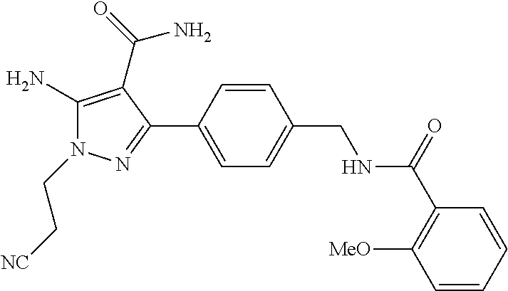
C1(N)=C(C(=O)N)C(C2=CC=C(CNC(=O)C3=C([MeO])C=CC=C3)C=C2)=NN1CC[NC]
